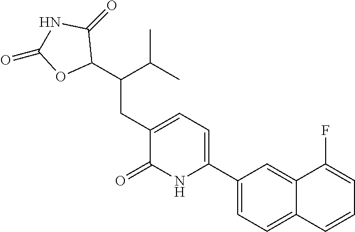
C1(C2=CC=C(CC(C3C(=O)NC(=O)O3)C(C)C)C(=O)N2)=CC=C2C(=C1)C(F)=CC=C2
